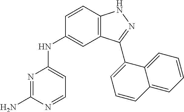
N1=C(N)N=CC=C1NC1=CC2=C(C=C1)NN=C2C1=CC=CC2=CC=CC=C12
